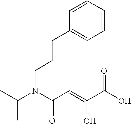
C1=CC=CC=C1CCCN(C(C)C)C(C=C(C(O)=O)O)=O
